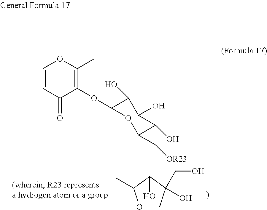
O1CC(CO)(O)C(O)C1C.C1=CC(=O)C(OC2C(O)C(O)C(O)C(C[OR23])O2)=C(C)O1
